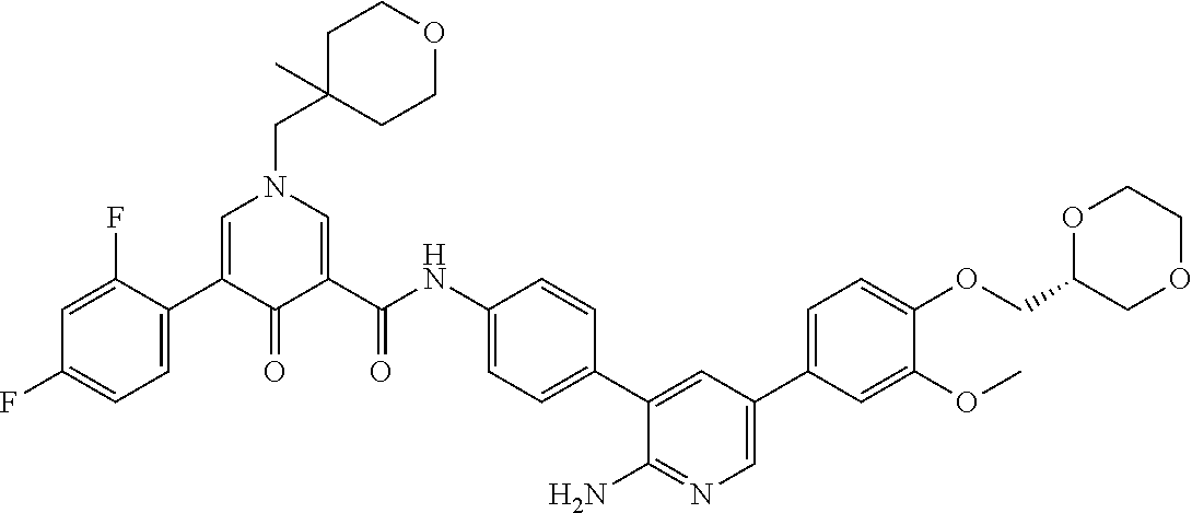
C1C(CN2C=C(C3=CC=C(F)C=C3F)C(=O)C(C(NC3=CC=C(C4=CC(C5=CC=C(OCC6COCCO6)C(OC)=C5)=CN=C4N)C=C3)=O)=C2)(C)CCOC1
